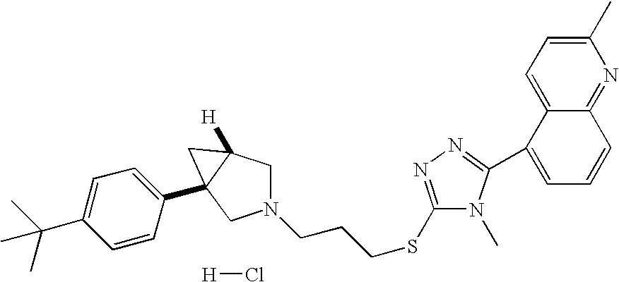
C1(C2=NN=C(SCCCN3CC4([H])C(C5=CC=C(C(C)(C)C)C=C5)(C3)C4)N2C)=CC=CC2=NC(C)=CC=C12.[H]Cl
